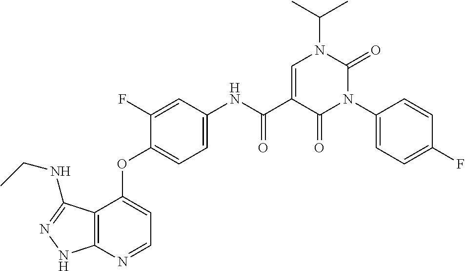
C12=C(N=CC=C1OC1=CC=C(NC(C3=CN(C(C)C)C(=O)N(C4=CC=C(F)C=C4)C3=O)=O)C=C1F)NN=C2NCC
